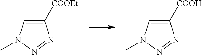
C1([COOEt])=CN(C)N=N1.C1([COOH])=CN(C)N=N1
